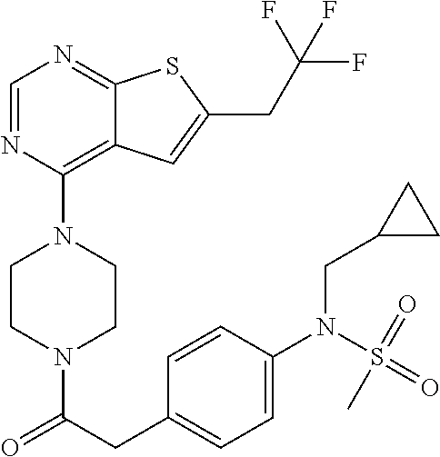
C1CN(C(CC2=CC=C(N(CC3CC3)S(=O)(C)=O)C=C2)=O)CCN1C1=C2C(=NC=N1)SC(CC(F)(F)F)=C2
